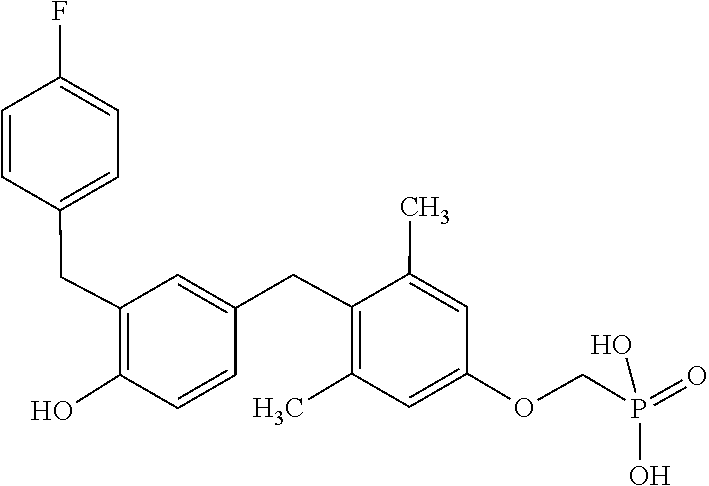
CC1=C(CC2=CC(CC3=CC=C(F)C=C3)=C(O)C=C2)C(C)=CC(OCP(=O)(O)O)=C1
